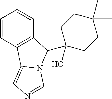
C1=CC2=C(C=C1)C(C1(O)CCC(C)(C)CC1)N1C2=CN=C1
